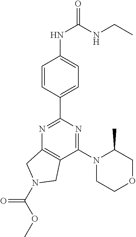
N1=C(C2=CC=C(NC(=O)NCC)C=C2)N=C(N2CCOCC2C)C2=C1CN(C(OC)=O)C2
